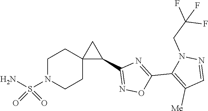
C1(C2=C([Me])C=NN2CC(F)(F)F)=NC(C2CC23CCN(S(N)(=O)=O)CC3)=NO1
